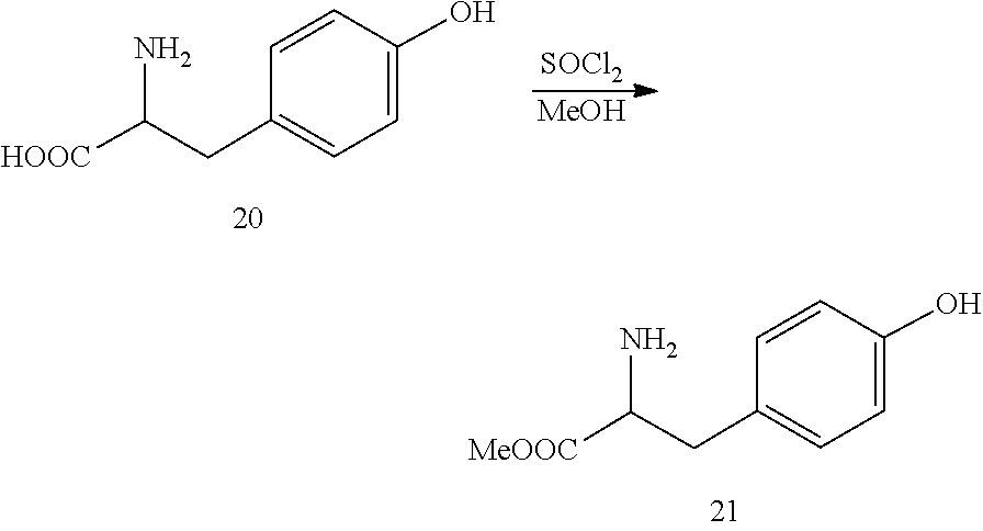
C1=CC(O)=CC=C1CC(N)[MeOOC].C1(CC(N)[HOOC])=CC=C(O)C=C1.[SOCl2].[MeOH]
